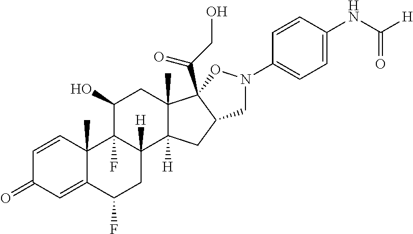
C1=CC2(C)C(=CC1=O)C(F)CC1([H])C2(F)C(O)CC2(C)C1([H])CC1C2(C(CO)=O)ON(C2=CC=C(NC([H])=O)C=C2)C1
